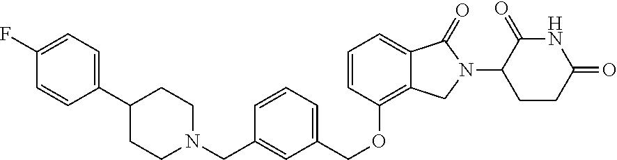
C1(OCC2=CC=CC(CN3CCC(C4=CC=C(F)C=C4)CC3)=C2)=C2C(=CC=C1)C(=O)N(C1CCC(=O)NC1=O)C2
